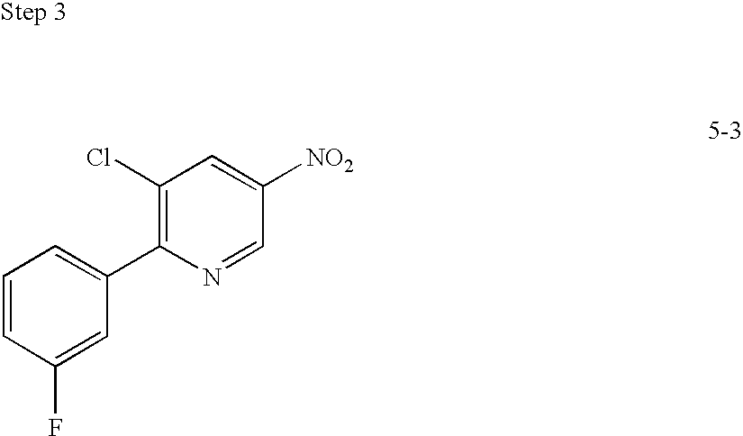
C1=CC(F)=CC(C2=C(Cl)C=C([NO2])C=N2)=C1
